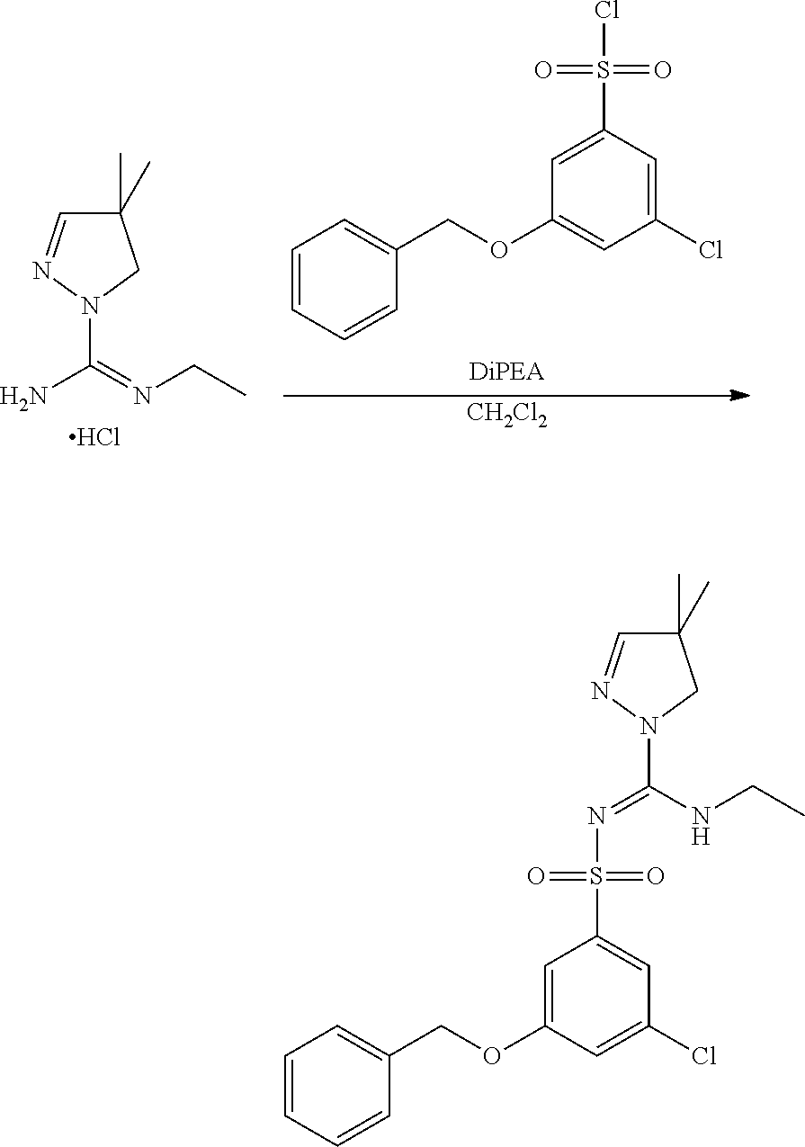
NC(=NCC)N1CC(C)(C)C=N1.Cl.C1=CC=CC(COC2=CC(Cl)=CC(S(Cl)(=O)=O)=C2)=C1.[CH2Cl2].C1=CC=CC(COC2=CC(S(N=C(NCC)N3CC(C)(C)C=N3)(=O)=O)=CC(Cl)=C2)=C1
